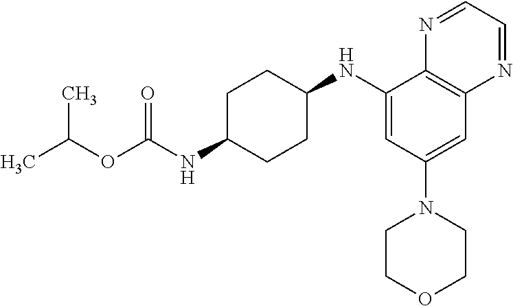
C1(NC2CCC(NC(OC(C)C)=O)CC2)=CC(N2CCOCC2)=CC2=C1N=CC=N2
